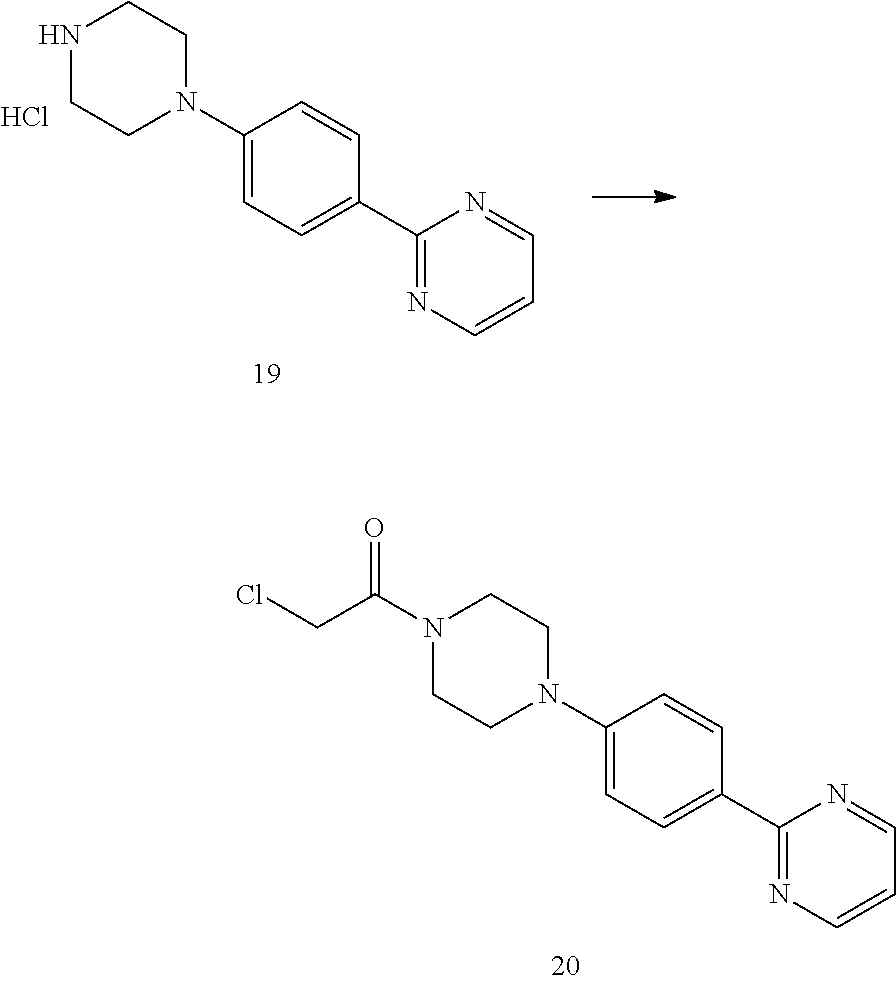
N1CCN(C2=CC=C(C3=NC=CC=N3)C=C2)CC1.Cl.N1(C(CCl)=O)CCN(C2=CC=C(C3=NC=CC=N3)C=C2)CC1
